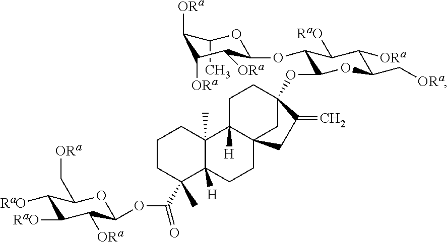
C1(C)C([ORa])C([ORa])C([ORa])C(OC2C(OC34CC5(CCC6([H])C(C)(C(OC7C([ORa])C([RaO])C([RaO])C(C[ORa])O7)=O)CCCC6(C)C5([H])CC3)CC4=C)OC(C[ORa])C([ORa])C2[RaO])O1
